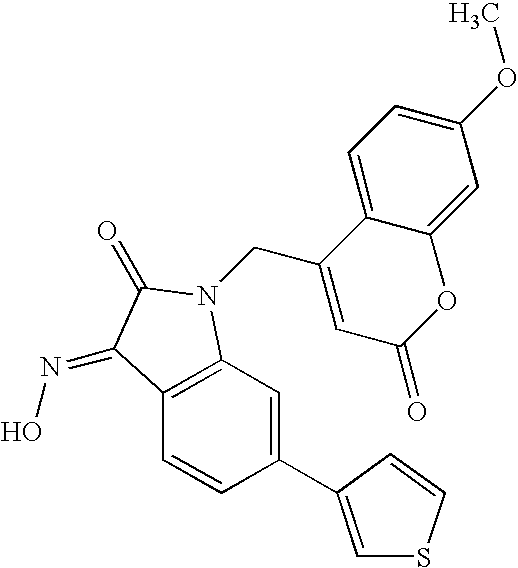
C12=C(C=C(C3=CSC=C3)C=C1)N(CC1=CC(=O)OC3=CC(OC)=CC=C13)C(=O)C2=NO
